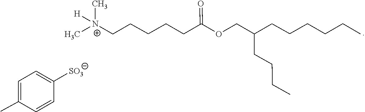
C1=C([SO3])C=CC(C)=C1.C[N+](CCCCCC(=O)OCC(CCCC)CCCCCC)([H])C
